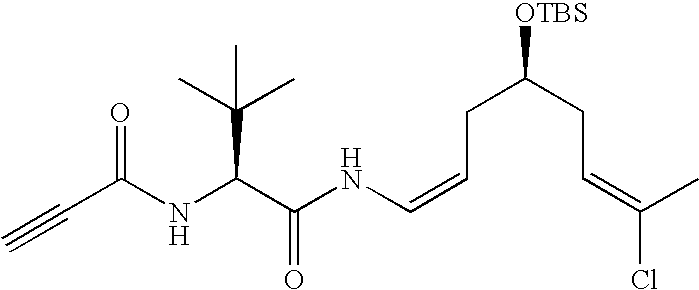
N(C(C(NC=CCC(CC=C(Cl)C)[OTBS])=O)C(C)(C)C)C(C#C)=O
